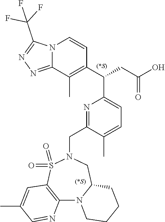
N12C(=NN=C1C(F)(F)F)C(C)=C(C(CC(O)=O)C1=CC=C(C)C(CN3S(=O)(=O)C4=C(N5C(C3)CCCC5)N=CC(C)=C4)=N1)C=C2
